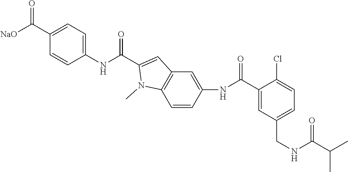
C1(C(NC2=CC3=C(C=C2)N(C)C(C(NC2=CC=C(C(=O)[NaO])C=C2)=O)=C3)=O)=CC(CNC(=O)C(C)C)=CC=C1Cl
